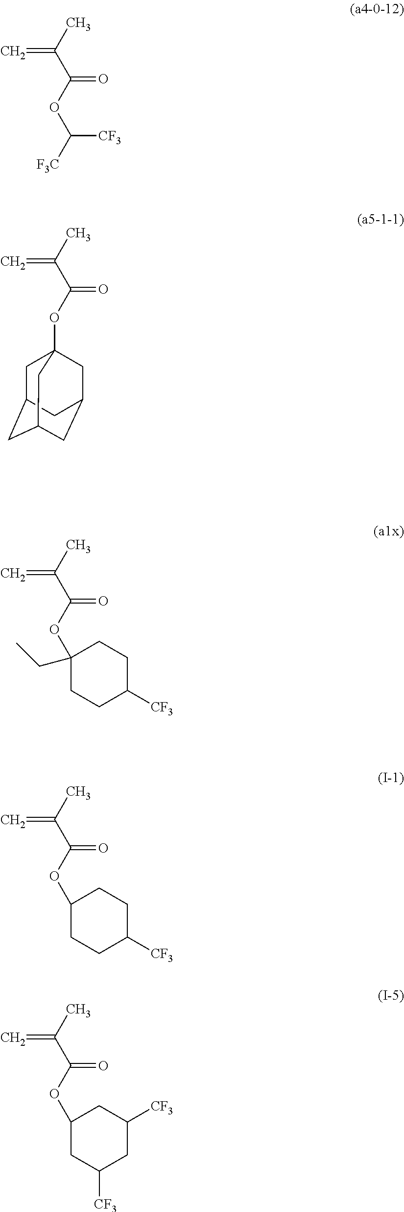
CC(C(OC([F3C])[CF3])=O)=C.CC(C(OC12CC3CC(CC(C1)C3)C2)=O)=C.CC(C(OC1(CC)CCC([CF3])CC1)=O)=C.CC(C(OC1CCC([CF3])CC1)=O)=C.CC(C(OC1CC([CF3])CC([CF3])C1)=O)=C
